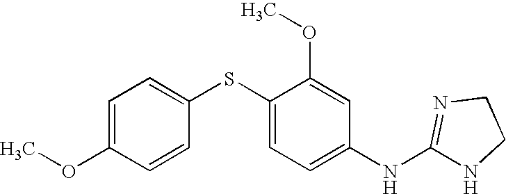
C1=C(OC)C=CC(SC2=CC=C(NC3=NCCN3)C=C2OC)=C1
